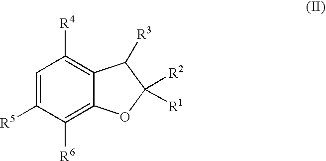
C1=C([R5])C([R6])=C2C(=C1[R4])C([R3])C([R2])([R1])O2
